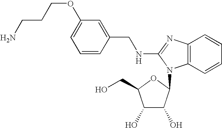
C1=C(OCCCN)C=C(CNC2=NC3=C(N2C2C(O)C(O)C(CO)O2)C=CC=C3)C=C1
